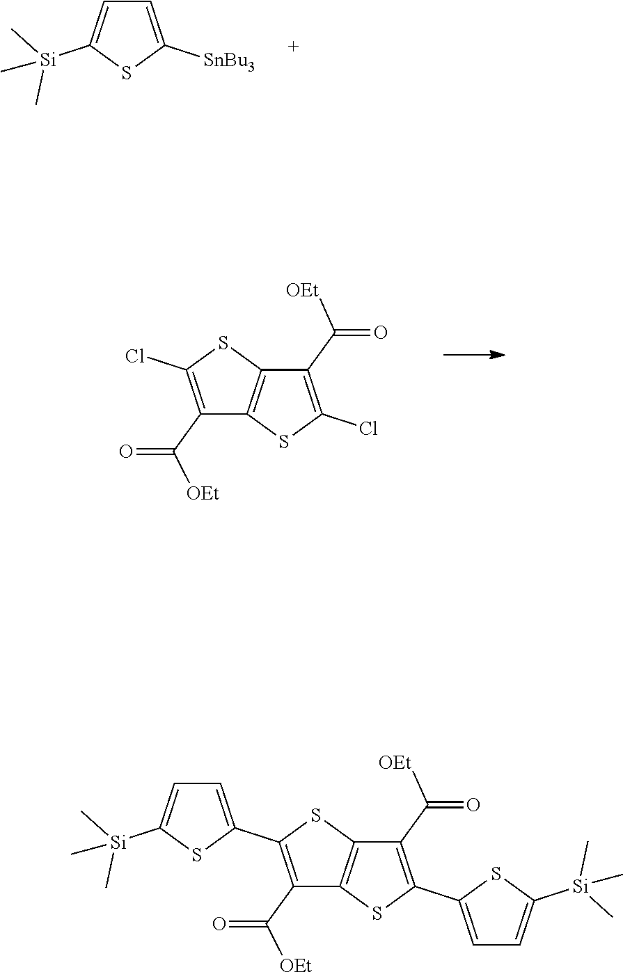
C1=C([SnBu3])SC([Si](C)(C)C)=C1.C1(C(=O)[OEt])=C(Cl)SC2=C1SC(Cl)=C2C([OEt])=O.C1(C(=O)[OEt])=C(C2=CC=C([Si](C)(C)C)S2)SC2=C1SC(C1=CC=C([Si](C)(C)C)S1)=C2C([OEt])=O
